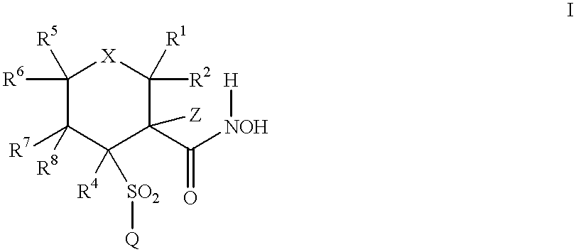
C1([R6])([R5])C([R7])([R8])C([R4])([SO2][Q])C(C([NOH][H])=O)([Z])C([R2])([R1])[X]1
